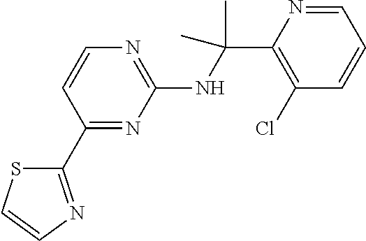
C1(NC(C2=C(Cl)C=CC=N2)(C)C)=NC=CC(C2=NC=CS2)=N1
